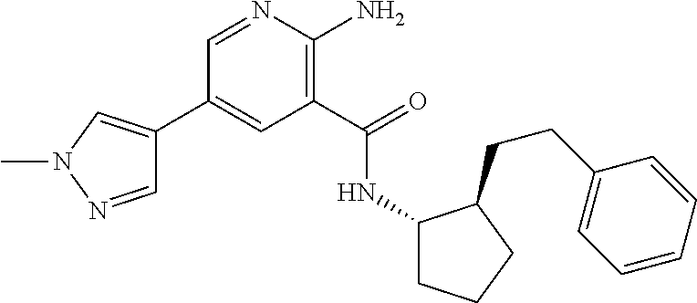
C1(C2=CN(C)N=C2)=CC(C(=O)NC2CCCC2CCC2=CC=CC=C2)=C(N)N=C1
